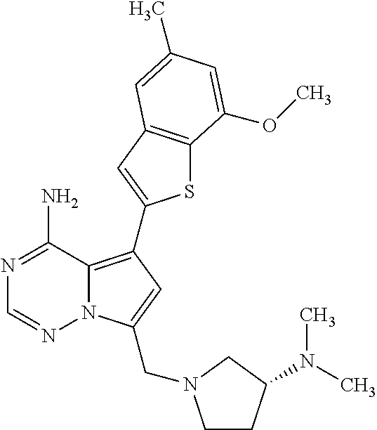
C12=C(C3=CC4=C(S3)C(OC)=CC(C)=C4)C=C(CN3CCC(N(C)C)C3)N1N=CN=C2N
